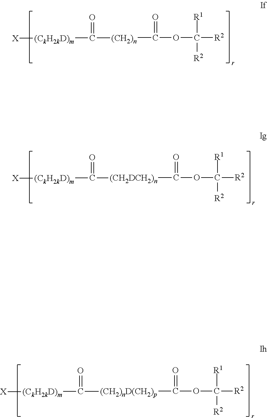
C([R2])([R1])([R2])OC([(CH2)n]C(=O)[(CkH2kD)m][X])=O.C([R2])([R1])([R2])OC([(CH2DCH2)n]C(=O)[(CkH2kD)m][X])=O.C([R2])([R1])([R2])OC([(CH2)nD(CH2)p]C(=O)[(CkH2kD)m][X])=O
